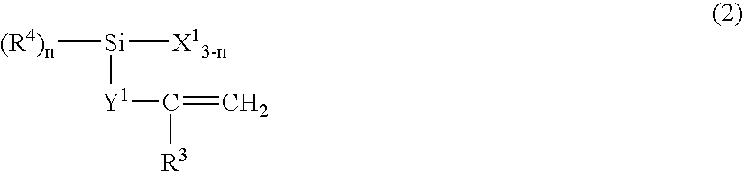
[(R4)n][Si]([X13-n])[Y1]C(=C)[R3]
